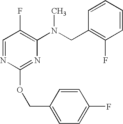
C1=NC(OCC2=CC=C(F)C=C2)=NC(N(CC2=C(F)C=CC=C2)C)=C1F
